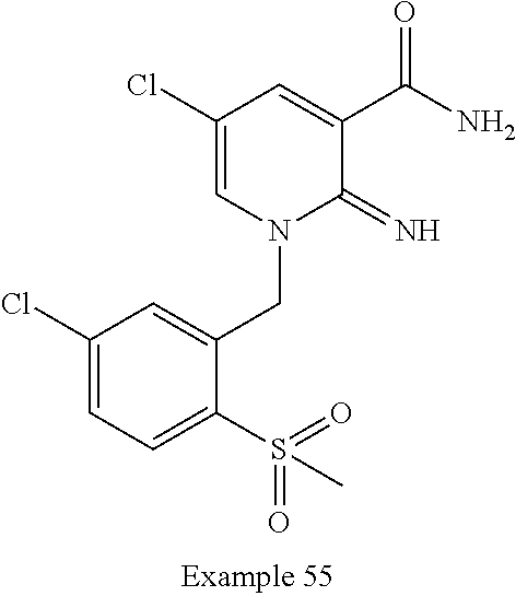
C1(Cl)=CC=C(S(=O)(=O)C)C(CN2C(=N)C(C(N)=O)=CC(Cl)=C2)=C1
